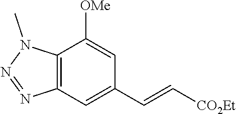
C12=C(C=C(C=C[CO2Et])C=C1[OMe])N=NN2C
